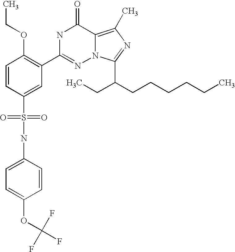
C1=CC(S(NC2=CC=C(OC(F)(F)F)C=C2)(=O)=O)=CC(C2=NN3C(=C(C)N=C3C(CCCCCC)CC)C(=O)N2)=C1OCC
